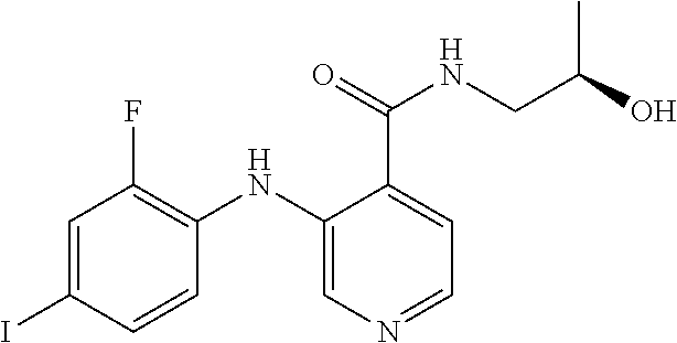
C1=C(I)C=CC(NC2=CN=CC=C2C(=O)NCC(O)C)=C1F
